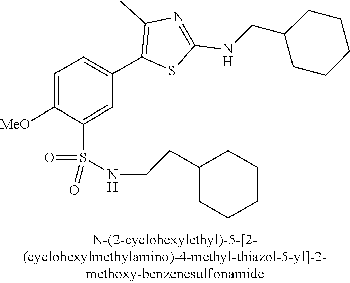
C1=C([MeO])C(S(NCCC2CCCCC2)(=O)=O)=CC(C2=C(C)N=C(NCC3CCCCC3)S2)=C1
